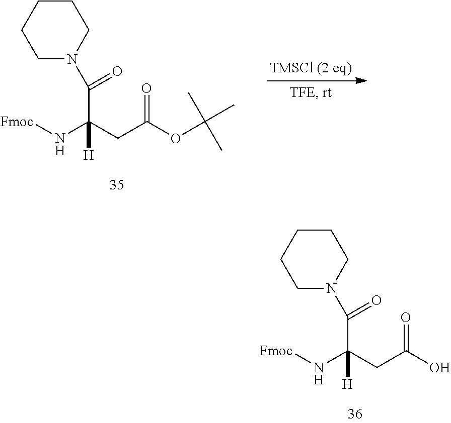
[Fmoc]NC(CC(OC(C)(C)C)=O)([H])C(N1CCCCC1)=O.[Fmoc]NC(CC(O)=O)([H])C(N1CCCCC1)=O
